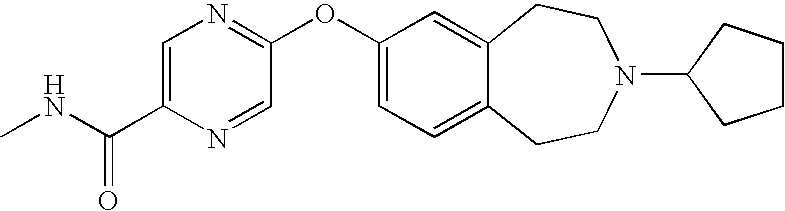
C1=C(C(NC)=O)N=CC(OC2=CC=C3C(=C2)CCN(C2CCCC2)CC3)=N1
